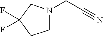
C1N(CC#N)CC(F)(F)C1
